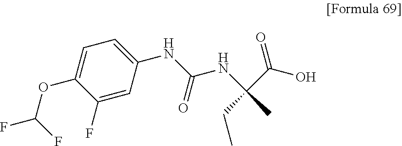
C1(NC(NC(C(O)=O)(CC)C)=O)=CC=C(OC(F)F)C(F)=C1
